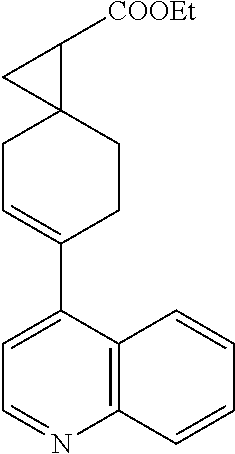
C1=NC2=C(C(C3=CCC4(CC3)C([COOEt])C4)=C1)C=CC=C2
